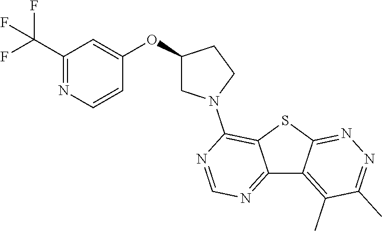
C12=NC=NC(N3CC(OC4=CC(C(F)(F)F)=NC=C4)CC3)=C1SC1=NN=C(C)C(C)=C21
